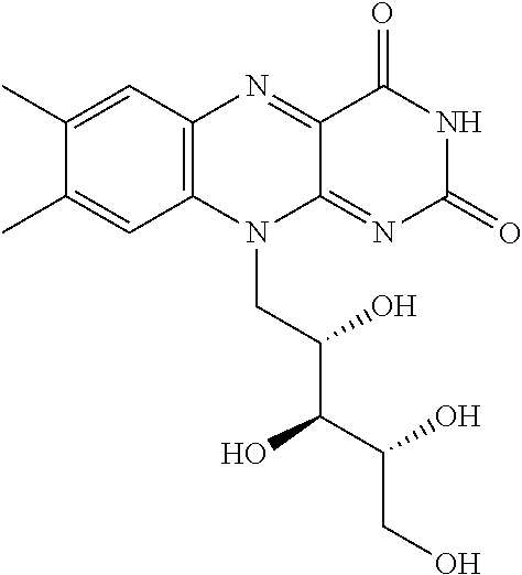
C1(C)=CC2=C(C=C1C)N(CC(C(C(CO)O)O)O)C1=NC(=O)NC(=O)C1=N2
